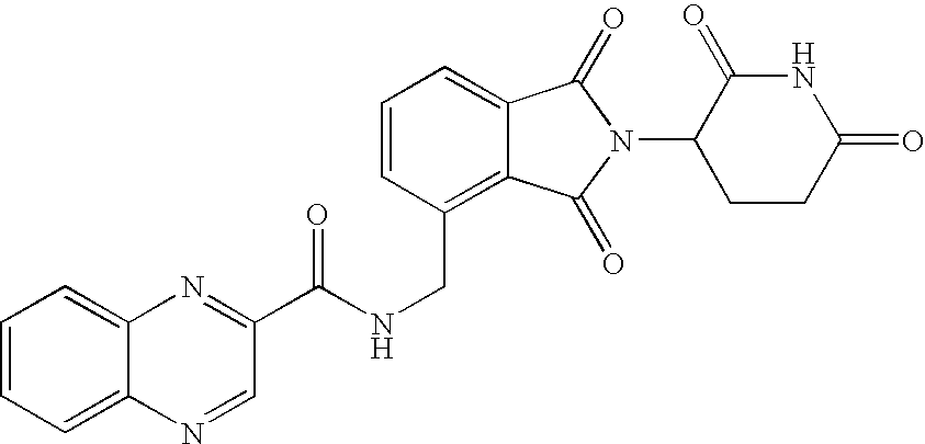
N(CC1=C2C(=CC=C1)C(=O)N(C1CCC(=O)NC1=O)C2=O)C(C1=NC2=CC=CC=C2N=C1)=O
